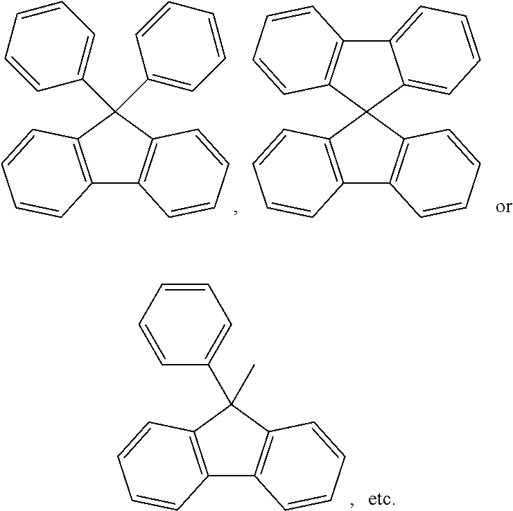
C12=C(C(C3=CC=CC=C3)(C3=CC=CC=C3)C3=C1C=CC=C3)C=CC=C2.C12=C(C3(C4=C1C=CC=C4)C1=CC=CC=C1C1=C3C=CC=C1)C=CC=C2.C12=C(C(C3=CC=CC=C3)(C)C3=C1C=CC=C3)C=CC=C2
